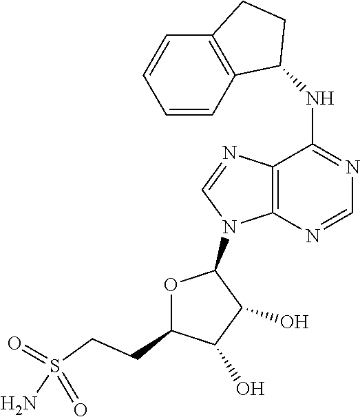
N(C1=NC=NC2=C1N=CN2C1OC(CCS(N)(=O)=O)C(O)C1O)C1CCC2=C1C=CC=C2
